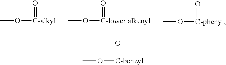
O(C)[C-alkyl]=O.O(C)[C-lower alkenyl]=O.O(C)[C-phenyl]=O.O(C)[C-benzyl]=O
